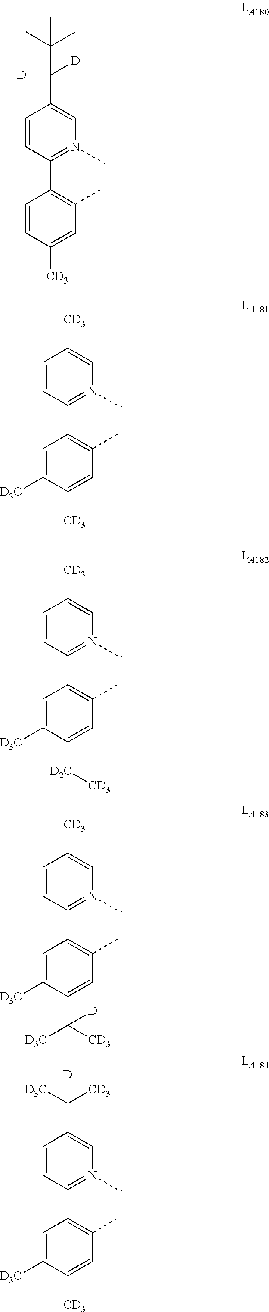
C1=CC(C2=C(C)C=C([CD3])C=C2)=N(C)C=C1C(C(C)(C)C)([D])[D].C1=CC(C2=C(C)C=C([CD3])C([D3C])=C2)=N(C)C=C1[CD3].C1=CC(C2=C(C)C=C([D2C][CD3])C([D3C])=C2)=N(C)C=C1[CD3].C1=CC(C2=C(C)C=C(C([CD3])([D3C])[D])C([D3C])=C2)=N(C)C=C1[CD3].C1=CC(C2=C(C)C=C([CD3])C([D3C])=C2)=N(C)C=C1C([D3C])([CD3])[D]
